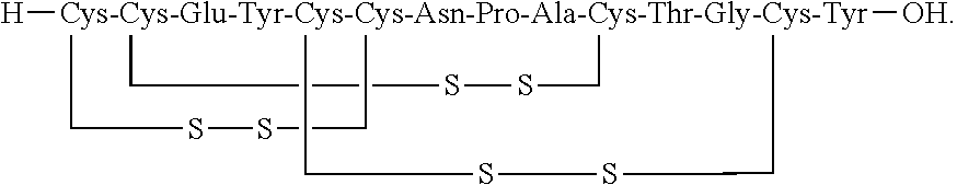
[H][Cys-Cys-Glu-Tyr-Cys-Cys-Asn-Pro-Ala-Cys-Thr-Gly-Cys-Tyr]123([OH])(CSSC1)(CSSC2)CSSC3
